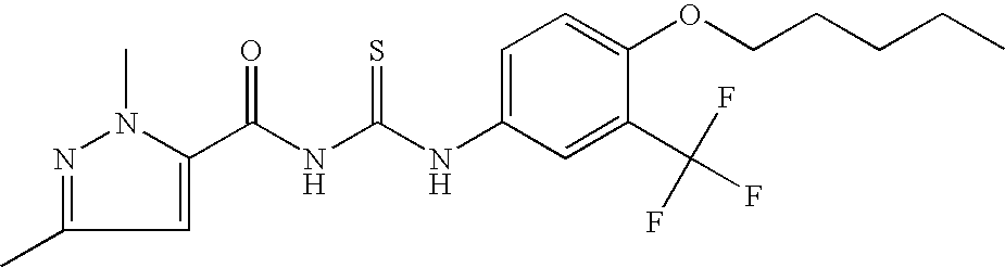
N(C(NC(=O)C1=CC(C)=NN1C)=S)C1=CC=C(OCCCCC)C(C(F)(F)F)=C1
